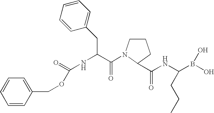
C1=CC(COC(=O)NC(C(=O)N2CCCC2C(NC(B(O)O)CCC)=O)CC2=CC=CC=C2)=CC=C1
